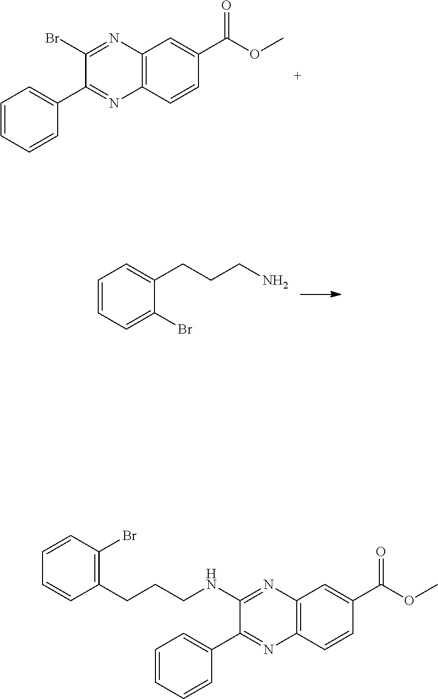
C12=C(C=CC(C(OC)=O)=C1)N=C(C1=CC=CC=C1)C(Br)=N2.C1=CC=C(Br)C(CCCN)=C1.C12=C(C=CC(C(OC)=O)=C1)N=C(C1=CC=CC=C1)C(NCCCC1=C(Br)C=CC=C1)=N2
